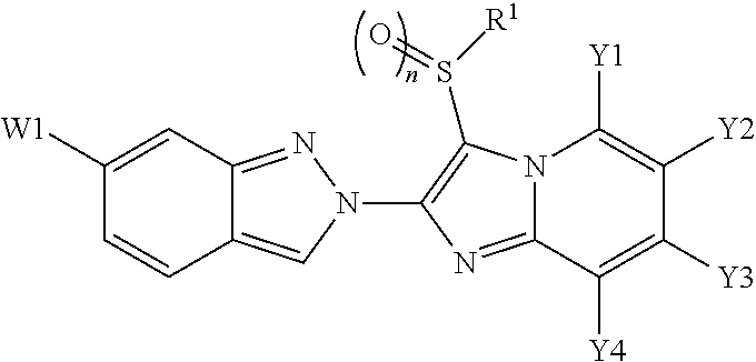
C1([W1])=CC2=NN(C3=C(S([R1])=O)N4C(=N3)C([Y4])=C([Y3])C([Y2])=C4[Y1])C=C2C=C1
